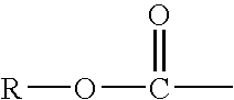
O(C(C)=O)[R]
